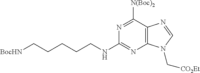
[BocHN]CCCCCNC1=NC2=C(C([N(Boc)2])=N1)N=CN2C[CO2Et]
